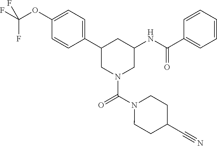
C1(OC(F)(F)F)=CC=C(C2CN(C(N3CCC(C#N)CC3)=O)CC(NC(=O)C3=CC=CC=C3)C2)C=C1
